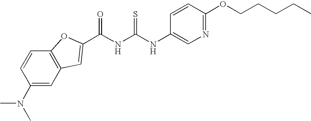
C12=C(C=C(N(C)C)C=C1)C=C(C(NC(NC1=CN=C(OCCCCC)C=C1)=S)=O)O2
